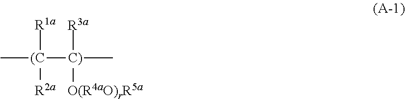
C[(C]([C)](C)([R3a])[O(R4aO)rR5a])([R1a])[R2a]
